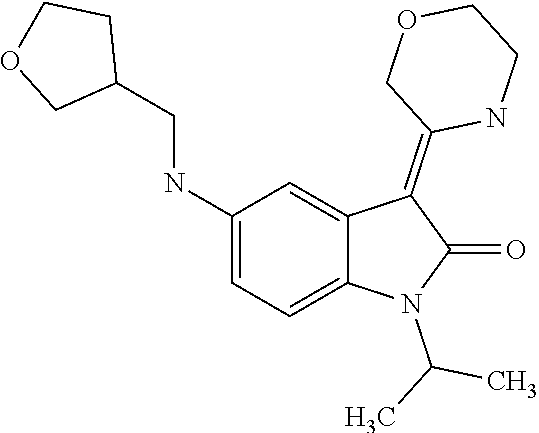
C1(NCC2COCC2)=CC=C2C(=C1)C(=C1COCCN1)C(=O)N2C(C)C
